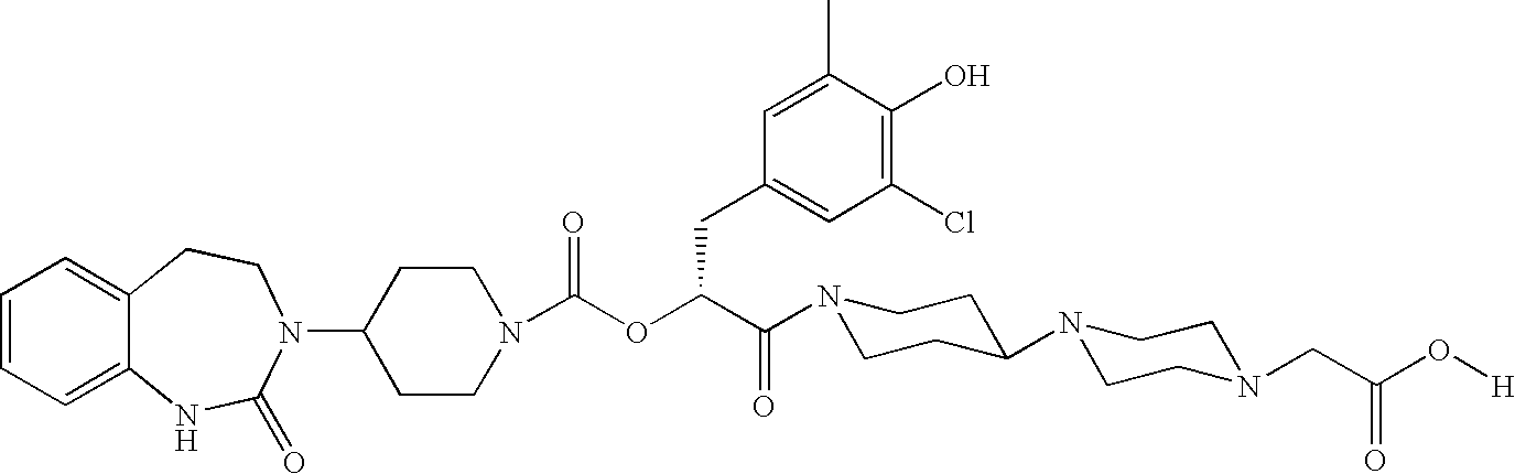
C1(N2C(=O)NC3=CC=CC=C3CC2)CCN(C(OC(C(N2CCC(N3CCN(CC(O[H])=O)CC3)CC2)=O)CC2=CC(Cl)=C(O)C(C)=C2)=O)CC1
